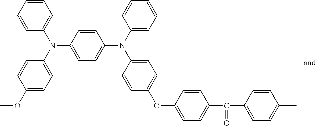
C1=CC=CC(N(C2=CC=C(OC)C=C2)C2=CC=C(N(C3=CC=CC=C3)C3=CC=C(OC4=CC=C(C(=O)C5=CC=C(C)C=C5)C=C4)C=C3)C=C2)=C1
